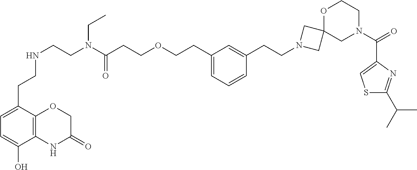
C1(CCOCCC(N(CCNCCC2=CC=C(O)C3=C2OCC(=O)N3)CC)=O)=CC=CC(CCN2CC3(C2)CN(C(=O)C2=CSC(C(C)C)=N2)CCO3)=C1
